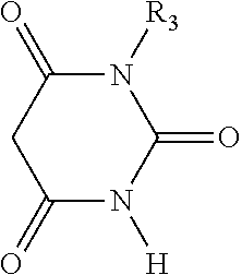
N1([R3])C(=O)CC(=O)N([H])C1=O
